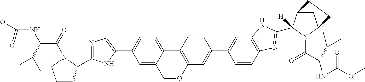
COC(NC(C(=O)N1C(C2=NC=C(C3=CC=C4C(=C3)COC3=C4C=CC(C4=CC5=C(C=C4)N=C(C4([H])C6CC(N4C(C(NC(OC)=O)C(C)C)=O)CC6)N5)=C3)N2)CCC1)C(C)C)=O
